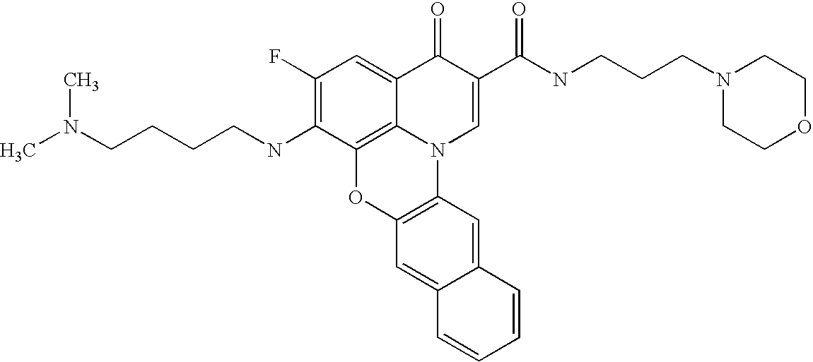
C1(F)=C(NCCCCN(C)C)C2=C3C(=C1)C(=O)C(C(=O)NCCCN1CCOCC1)=CN3C1=C(O2)C=C2C(=C1)C=CC=C2
